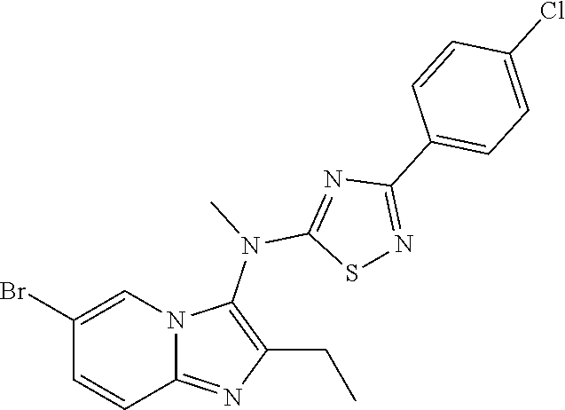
BrC1=CN2C(=NC(CC)=C2N(C)C2=NC(C3=CC=C(Cl)C=C3)=NS2)C=C1
